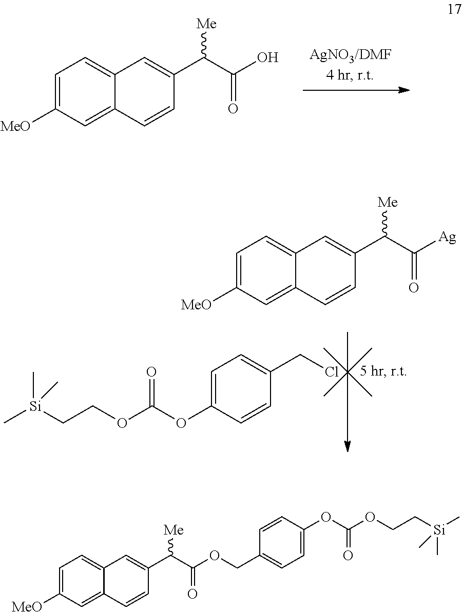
C1=C([MeO])C=C2C(=C1)C=C(C(C(O)=O)[Me])C=C2.C1=C(OC(OCC[Si](C)(C)C)=O)C=CC(CCl)=C1.CC(C)(C)C.C1=C([MeO])C=C2C(=C1)C=C(C(C([Ag])=O)[Me])C=C2.C1=C([MeO])C=C2C(=C1)C=C(C(C(OCC1=CC=C(OC(OCC[Si](C)(C)C)=O)C=C1)=O)[Me])C=C2
